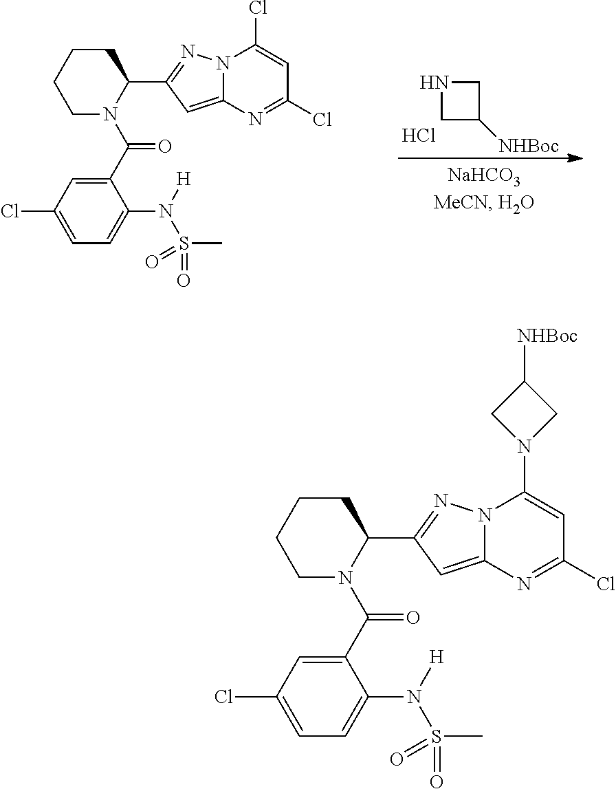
N1CC([NHBoc])C1.Cl.C1CCCN(C(C2=CC(Cl)=CC=C2N([H])S(C)(=O)=O)=O)C1C1=NN2C(=C1)N=C(Cl)C=C2Cl.C1CCCN(C(C2=CC(Cl)=CC=C2N([H])S(C)(=O)=O)=O)C1C1=NN2C(=C1)N=C(Cl)C=C2N1CC([NHBoc])C1
